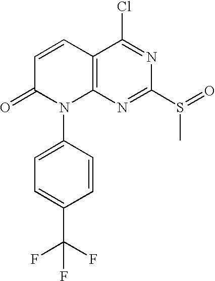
C12=C(N=C(S(C)=O)N=C1Cl)N(C1=CC=C(C(F)(F)F)C=C1)C(=O)C=C2
